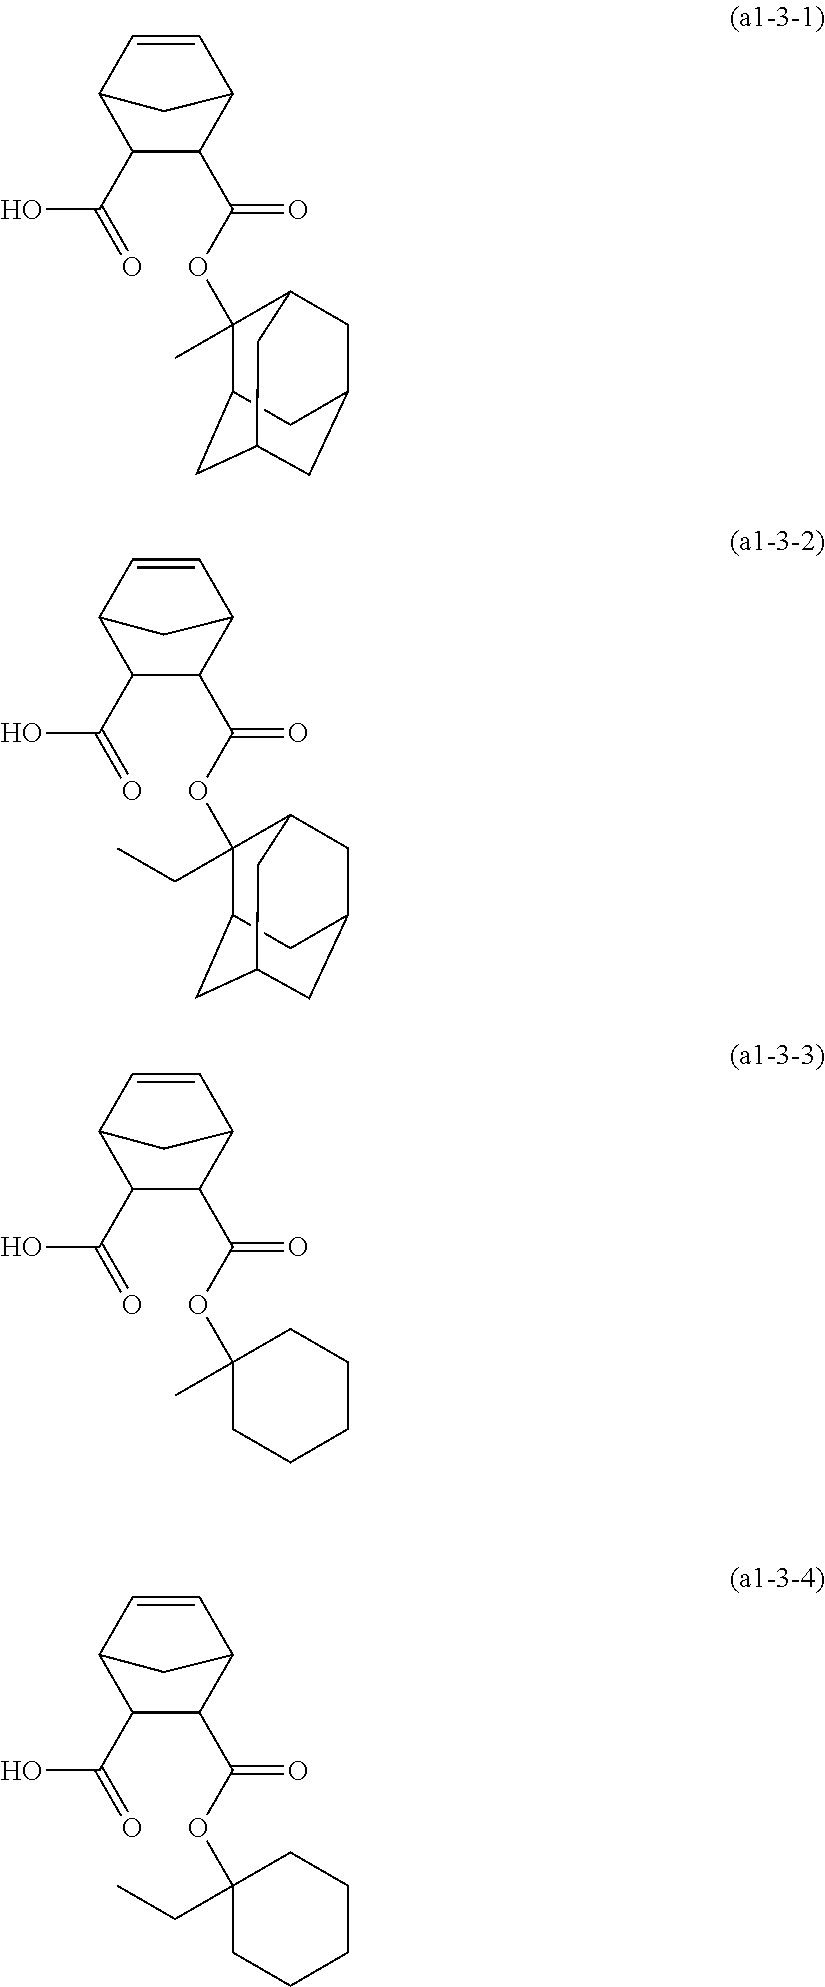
C1=CC2C(C(=O)O)C(C(OC3(C)C4CC5CC(CC3C5)C4)=O)C1C2.C1=CC2C(C(=O)O)C(C(OC3(CC)C4CC5CC(CC3C5)C4)=O)C1C2.C1=CC2C(C(=O)O)C(C(OC3(C)CCCCC3)=O)C1C2.C1=CC2C(C(=O)O)C(C(OC3(CC)CCCCC3)=O)C1C2
